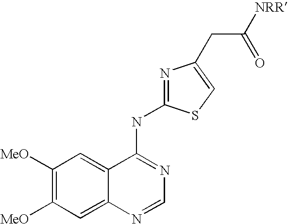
C1([MeO])=C([MeO])C=C2C(=C1)C(NC1=NC(CC([NRR])=O)=CS1)=NC=N2
